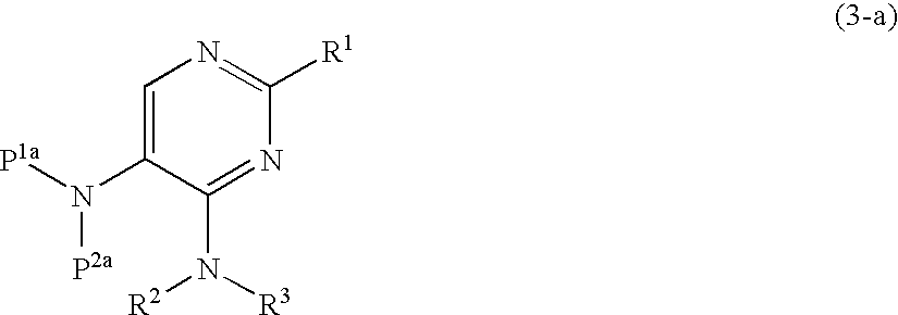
C1=C(N([P1a])[P2a])C(N([R3])[R2])=NC([R1])=N1
